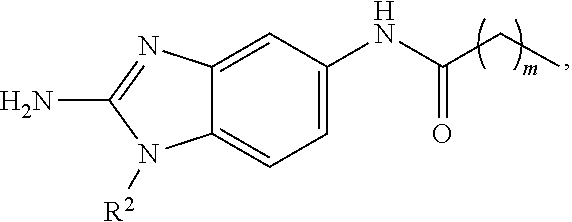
C12=CC=C(NC(=O)CC)C=C1N=C(N)N2[R2]
